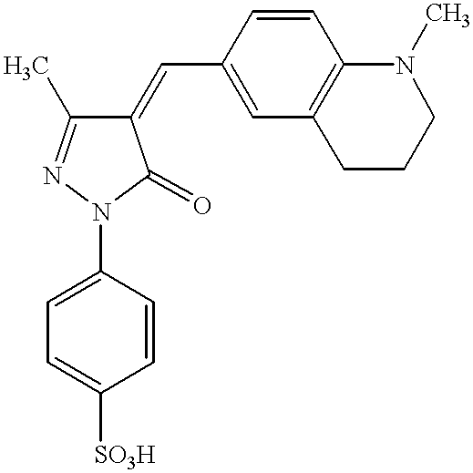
C1(=CC2=CC3=C(C=C2)N(C)CCC3)C(C)=NN(C2=CC=C([SO3H])C=C2)C1=O
